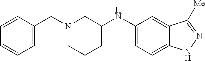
N1(CC2=CC=CC=C2)CCCC(NC2=CC=C3C(=C2)C([Me])=NN3)C1
